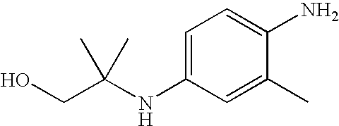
C(C(NC1=CC=C(N)C(C)=C1)(C)C)O
